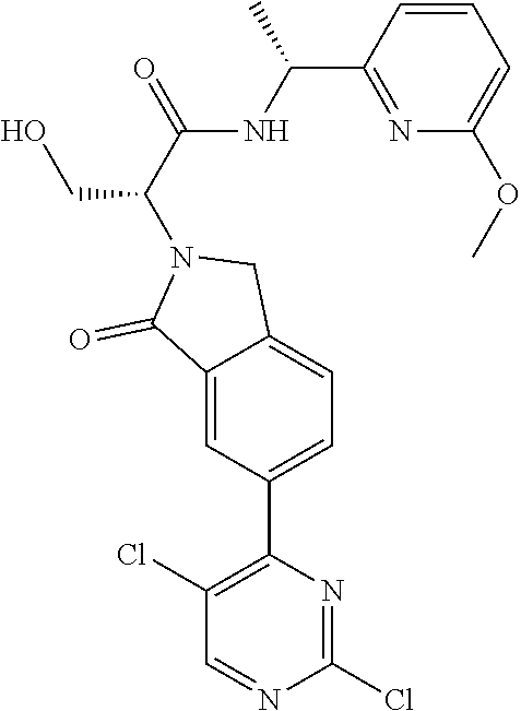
C1(Cl)=NC(C2=CC=C3C(=C2)C(=O)N(C(CO)C(NC(C)C2=NC(OC)=CC=C2)=O)C3)=C(Cl)C=N1
